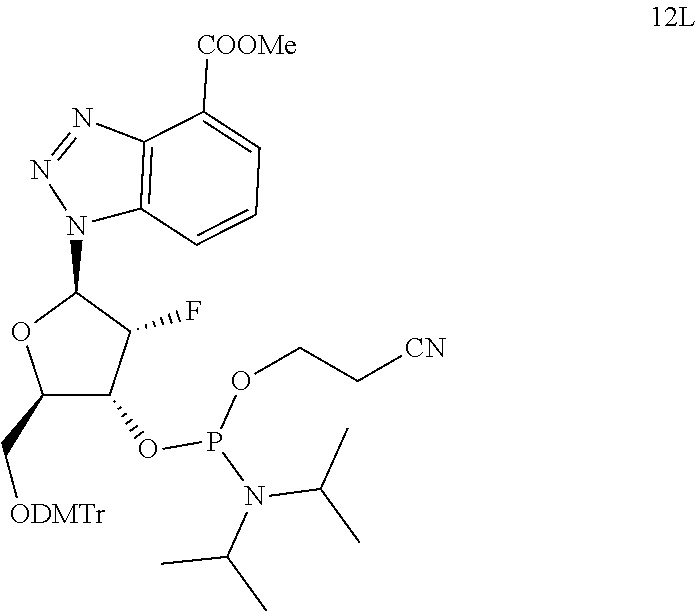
C1(N2C3=C(N=N2)C([COOMe])=CC=C3)OC(C[ODMTr])C(OP(OCC[CN])N(C(C)C)C(C)C)C1F
